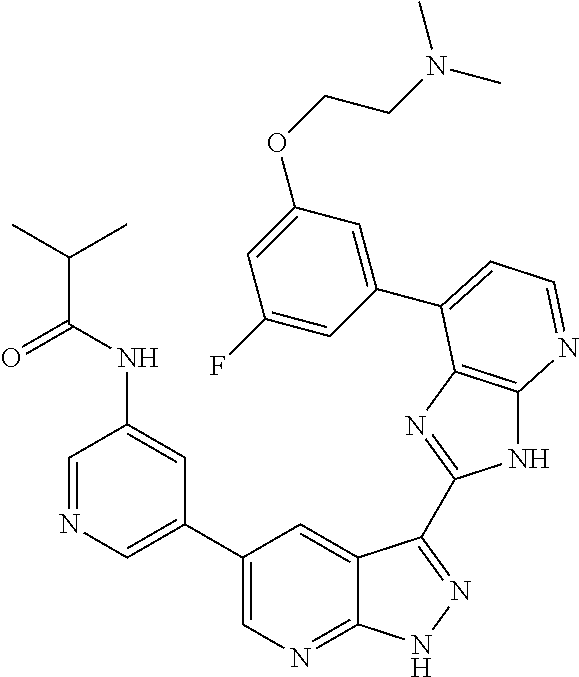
C1(C2=CN=CC(NC(C(C)C)=O)=C2)=CN=C2C(=C1)C(C1=NC3=C(N1)N=CC=C3C1=CC(OCCN(C)C)=CC(F)=C1)=NN2
